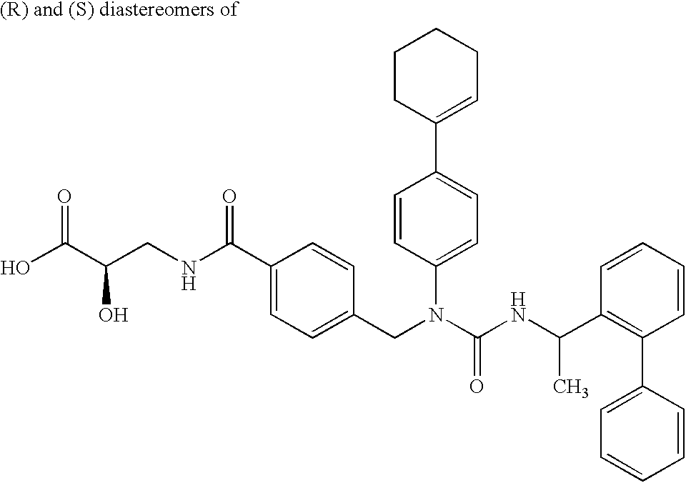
OC(C(CNC(C1=CC=C(CN(C(NC(C2=C(C3=CC=CC=C3)C=CC=C2)C)=O)C2=CC=C(C3=CCCCC3)C=C2)C=C1)=O)O)=O
